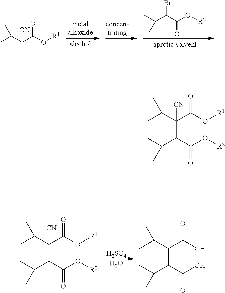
C(C)(C)C(C(O[R2])=O)C(C(C)C)(C(O[R1])=O)[CN].C(C)(C)C(C(O)=O)C(C(C)C)C(O)=O.[H2SO4].O.C(C(O[R2])=O)(Br)C(C)C.C(C(O[R1])=O)([CN])C(C)C.C(C)(C)C(C(O[R2])=O)C(C(C)C)(C(O[R1])=O)[CN]
